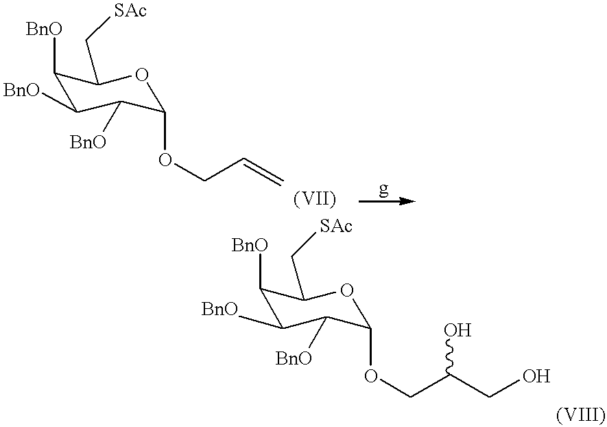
C1([BnO])C([BnO])C([BnO])C(OCC=C)OC1C[SAc].C1([BnO])C([BnO])C([BnO])C(OCC(CO)O)OC1C[SAc]
